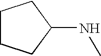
C1CCC(NC)C1
